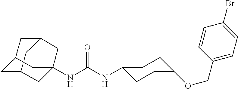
C12CC3CC(C1)CC(NC(NC1CCC(OCC4=CC=C(Br)C=C4)CC1)=O)(C3)C2
